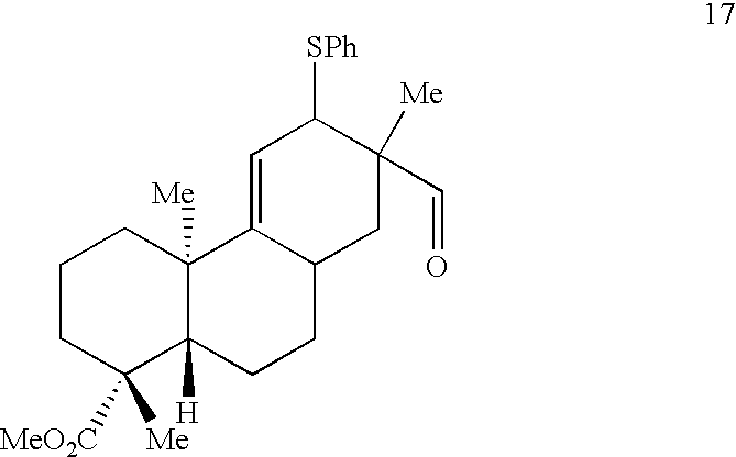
C1CC([Me])([MeO2C])C2([H])C([Me])(C1)C1=CC([SPh])C([Me])(C=O)CC1CC2
